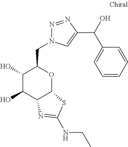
C1(O)C(O)C2C(OC1CN1N=NC(C(O)C3=CC=CC=C3)=C1)SC(NCC)=N2
